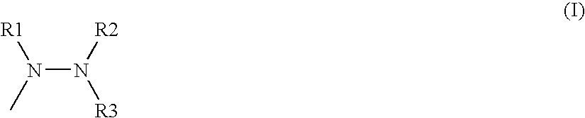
N(N([R2])[R3])(C)[R1]
